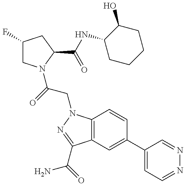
C1(F)CN(C(=O)CN2C3=C(C(C(N)=O)=N2)C=C(C2=CC=NN=C2)C=C3)C(C(NC2CCCCC2O)=O)C1
